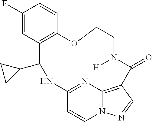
C1(F)=CC2=C(C=C1)OCCN([H])C(=O)C1=C3N(C=CC(=N3)NC2C2CC2)N=C1
